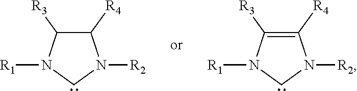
C1([R4])C([R3])N([R1])CN1[R2].C1([R4])=C([R3])N([R1])CN1[R2]
